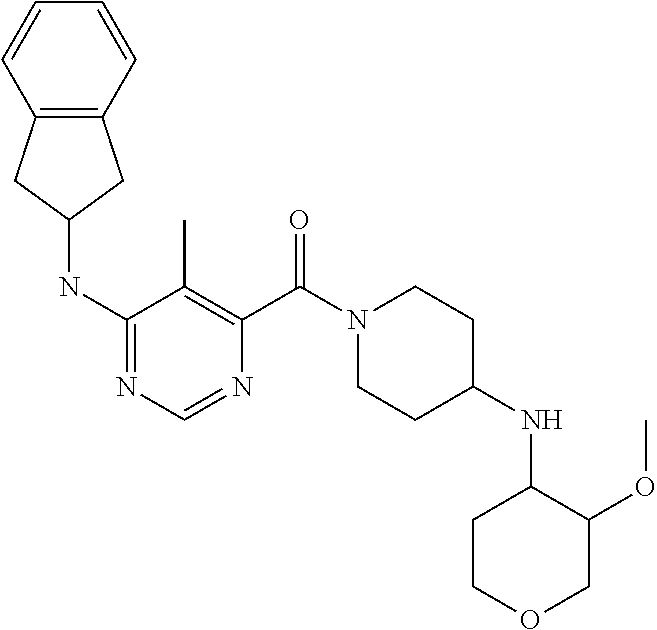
C1(NC2CC3=C(C2)C=CC=C3)=NC=NC(C(N2CCC(NC3CCOCC3OC)CC2)=O)=C1C
